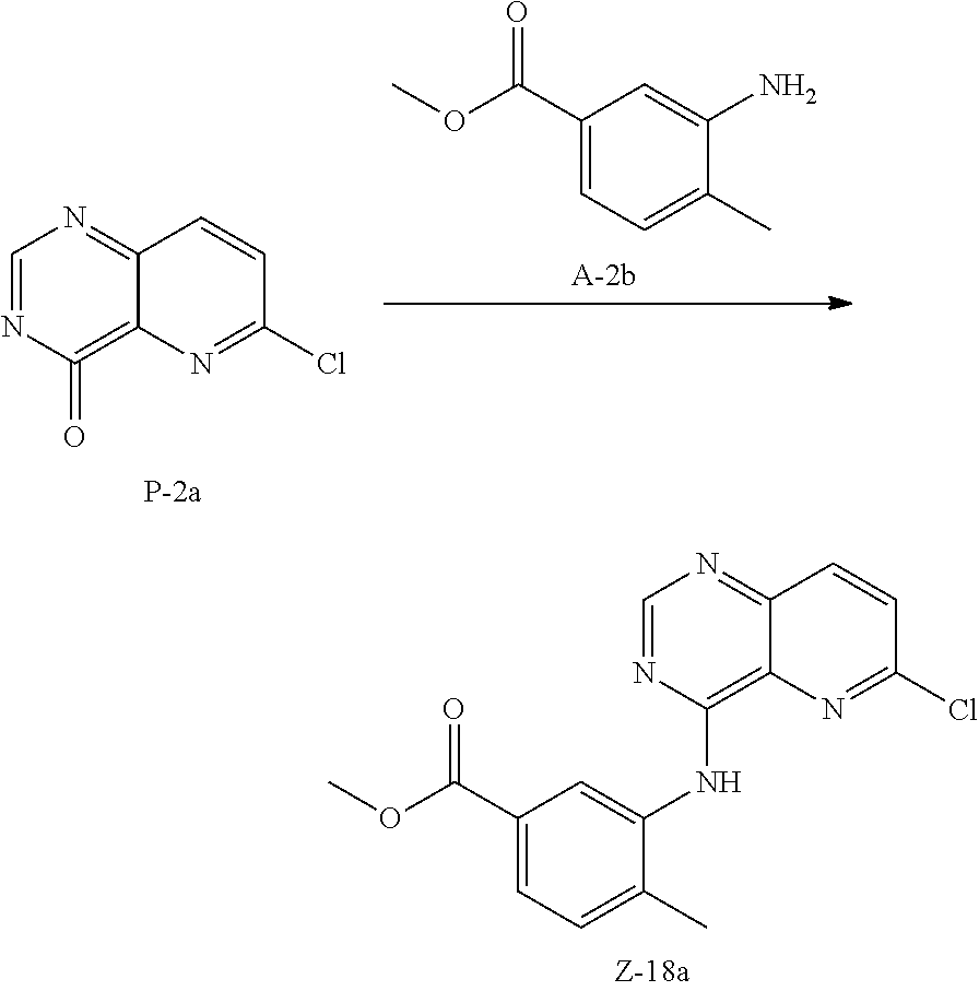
C1(C(OC)=O)=CC=C(C)C(NC2=C3C(=NC=N2)C=CC(Cl)=N3)=C1.C12=NC=NC(=O)=C1N=C(Cl)C=C2.C1(C(OC)=O)=CC=C(C)C(N)=C1
